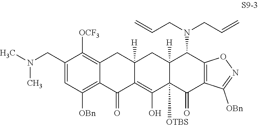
C1(CN(C)C)=CC([OBn])=C2C(=C1[OCF3])CC1([H])C(=C(O)C3([OTBS])C([H])(C1)C(N(CC=C)CC=C)C1=C(C3=O)C([OBn])=NO1)C2=O
